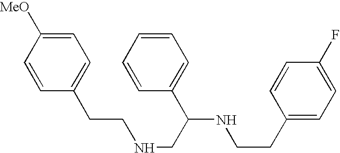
[MeO]C1=CC=C(CCNCC(NCCC2=CC=C(F)C=C2)C2=CC=CC=C2)C=C1
